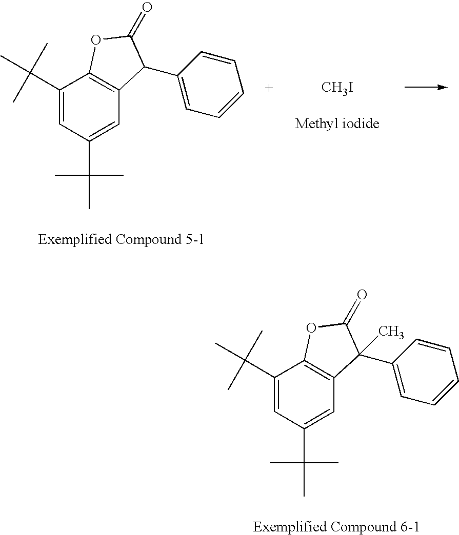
C1(C(C)(C)C)=CC(C(C)(C)C)=CC2=C1OC(=O)C2C1=CC=CC=C1.[CH3I].C1(C(C)(C)C)=CC(C(C)(C)C)=CC2=C1OC(=O)C2(C1=CC=CC=C1)C
